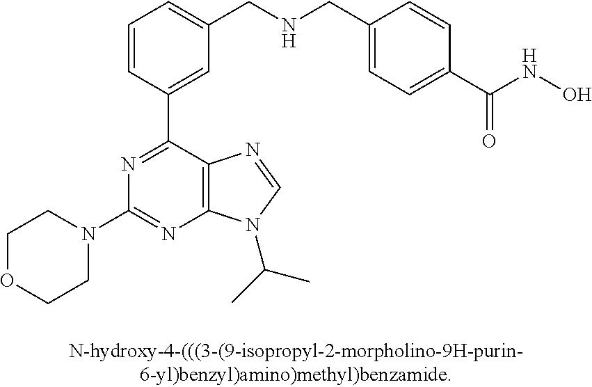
N1(C2=NC3=C(C(C4=CC(CNCC5=CC=C(C(NO)=O)C=C5)=CC=C4)=N2)N=CN3C(C)C)CCOCC1
